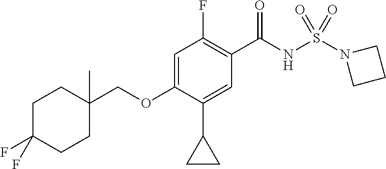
C1=C(OCC2(C)CCC(F)(F)CC2)C(C2CC2)=CC(C(NS(N2CCC2)(=O)=O)=O)=C1F
